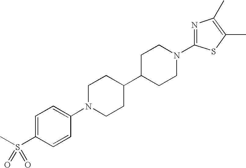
C1=C(S(C)(=O)=O)C=CC(N2CCC(C3CCN(C4=NC(C)=C(C)S4)CC3)CC2)=C1
